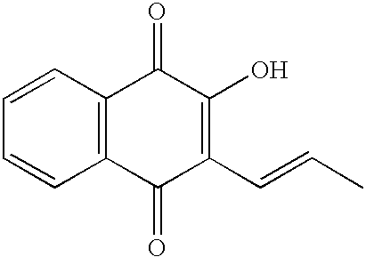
C1=CC2=C(C=C1)C(=O)C(C=CC)=C(O)C2=O
